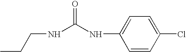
N(C(NCCC)=O)C1=CC=C(Cl)C=C1
